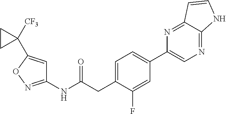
C1=C(CC(NC2=NOC(C3([CF3])CC3)=C2)=O)C(F)=CC(C2=CN=C3C(=N2)C=CN3)=C1
